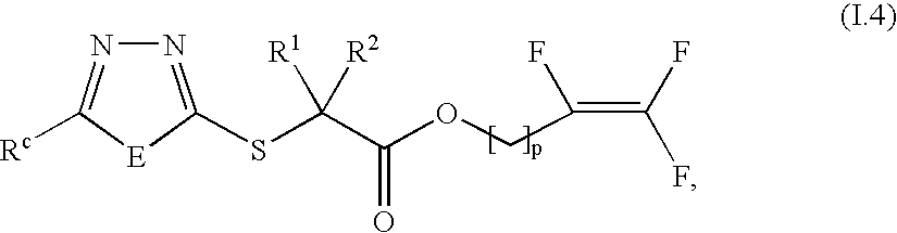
N1=C(SC(C(OCC(=C(F)F)F)=O)([R1])[R2])[E]C([Rc])=N1
